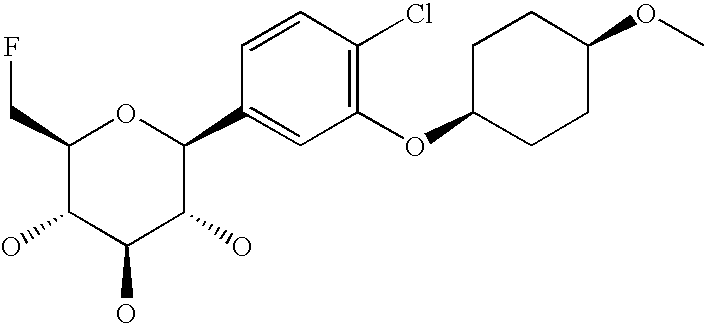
C1(CF)C(O)C(O)C(O)C(C2=CC(OC3CCC(OC)CC3)=C(Cl)C=C2)O1
